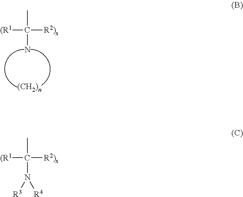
CC([R2)x])([(R1])N.[(CH2)n].CC([R2)x])([(R1])N([R4])[R3]
